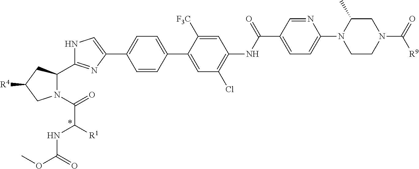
C1C(C)N(C2=CC=C(C(NC3=C(Cl)C=C(C4=CC=C(C5=CNC(C6N(C(=O)C(NC(=O)OC)[R1])CC([R4])C6)=N5)C=C4)C([F3C])=C3)=O)C=N2)CCN1C(=O)[R9]
